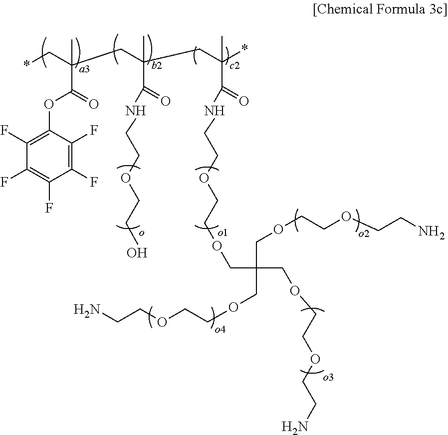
C1(F)=C(F)C(OC(C(C*)(C)CC(CC(*)(C)C(=O)NCCOCCOCC(COCCOCCN)(COCCOCCN)COCCOCCN)(C)C(=O)NCCOCCO)=O)=C(F)C(F)=C1F
